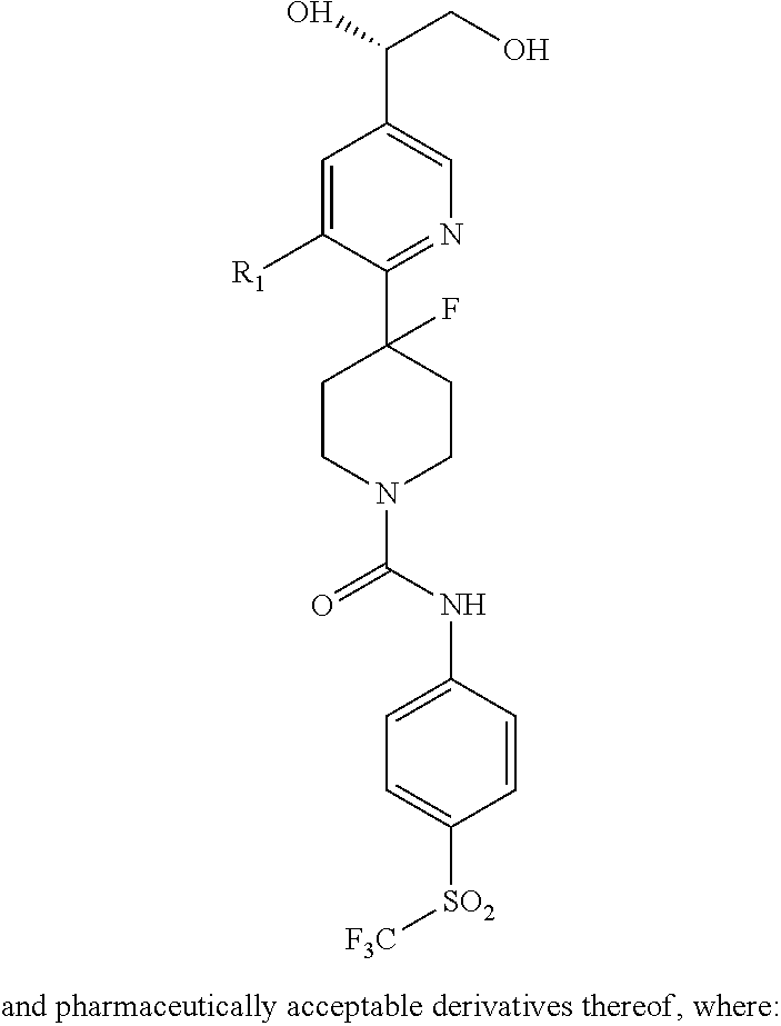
C1=C([R1])C(C2(F)CCN(C(NC3=CC=C([SO2][F3C])C=C3)=O)CC2)=NC=C1C(O)CO
